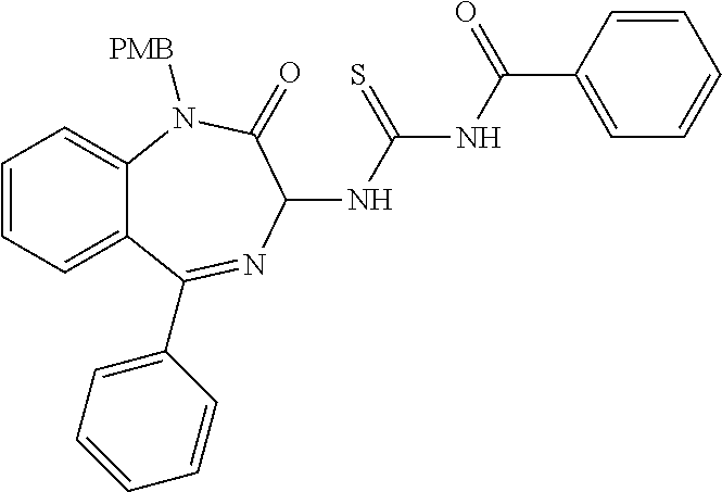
C1=CC=C2C(=C1)N([PMB])C(=O)C(NC(NC(C1=CC=CC=C1)=O)=S)N=C2C1=CC=CC=C1
